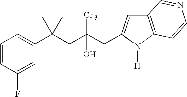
C1=CC(F)=CC(C(CC(CC2=CC3=C(N2[H])C=CN=C3)([CF3])O)(C)C)=C1
